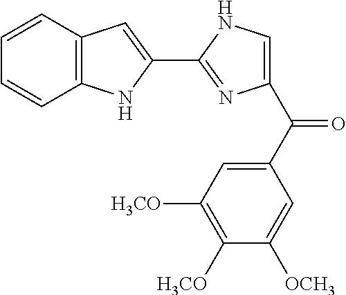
C1=CC2=C(C=C1)NC(C1=NC(C(C3=CC([H3CO])=C([H3CO])C([OCH3])=C3)=O)=CN1)=C2
